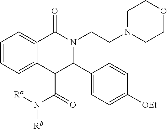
C1=CC=C2C(=C1)C(=O)N(CCN1CCOCC1)C(C1=CC=C([OEt])C=C1)C2C(=O)N([Ra])[Rb]
